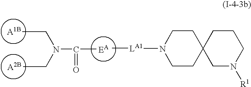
[A1B].[A2B].[EA].C(C)N(CC)C(C)=O.[LA1](C)N1CCC2(CC1)CN([R1])CCC2
